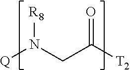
[Q]N(CC([T2])=O)[R8]
